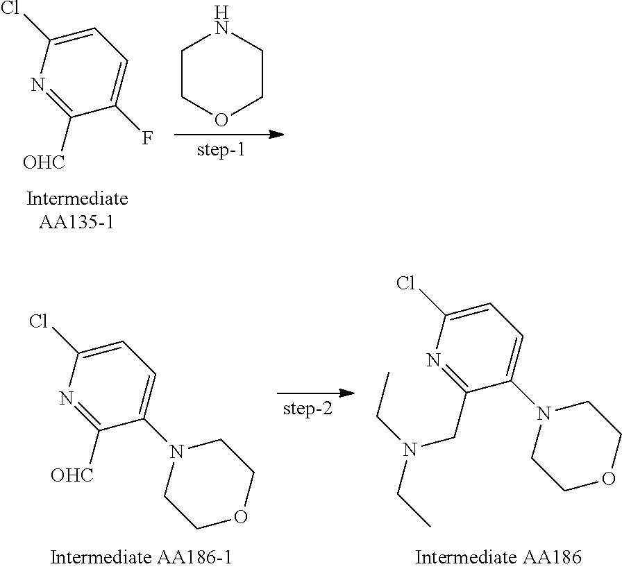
C1=C(Cl)N=C([OHC])C(F)=C1.C1COCCN1.C1=C(Cl)N=C(CN(CC)CC)C(N2CCOCC2)=C1.C1=C(Cl)N=C([OHC])C(N2CCOCC2)=C1
